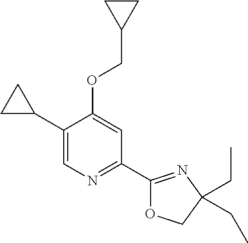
C1(C2CC2)=CN=C(C2=NC(CC)(CC)CO2)C=C1OCC1CC1
